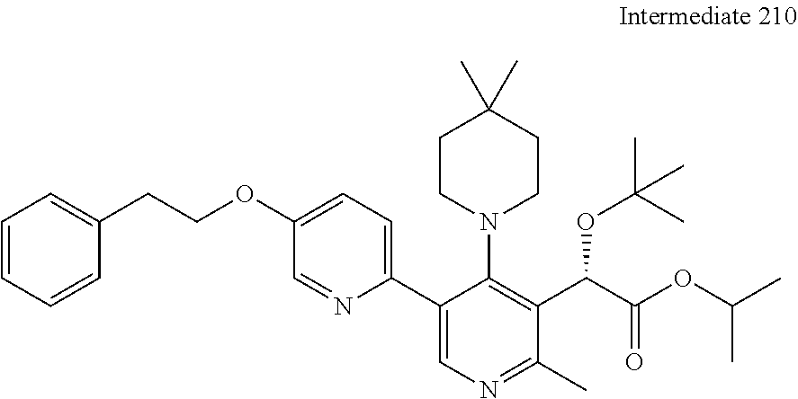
C1(CCOC2=CC=C(C3=CN=C(C)C(C(C(OC(C)C)=O)OC(C)(C)C)=C3N3CCC(C)(C)CC3)N=C2)=CC=CC=C1
